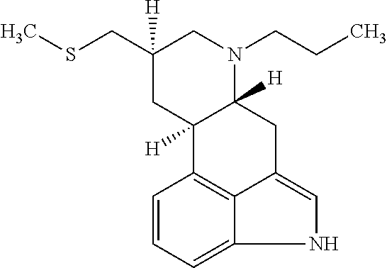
C1=CC=C2C3=C1C1([H])C([H])(CC3=CN2)N(CCC)CC(CSC)([H])C1
